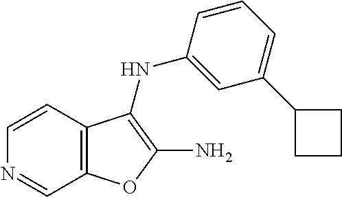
C1=CC2=C(C=N1)OC(N)=C2NC1=CC(C2CCC2)=CC=C1
